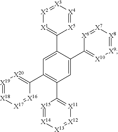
[X2]1=[X3][X4]=[X5]C(C2=CC(C3=[X20][X19]=[X18][X17]=[X16]3)=C(C3=[X11][X12]=[X13][X14]=[X15]3)C=C2C2=[X10][X9]=[X8][X7]=[X6]2)=[X1]1
